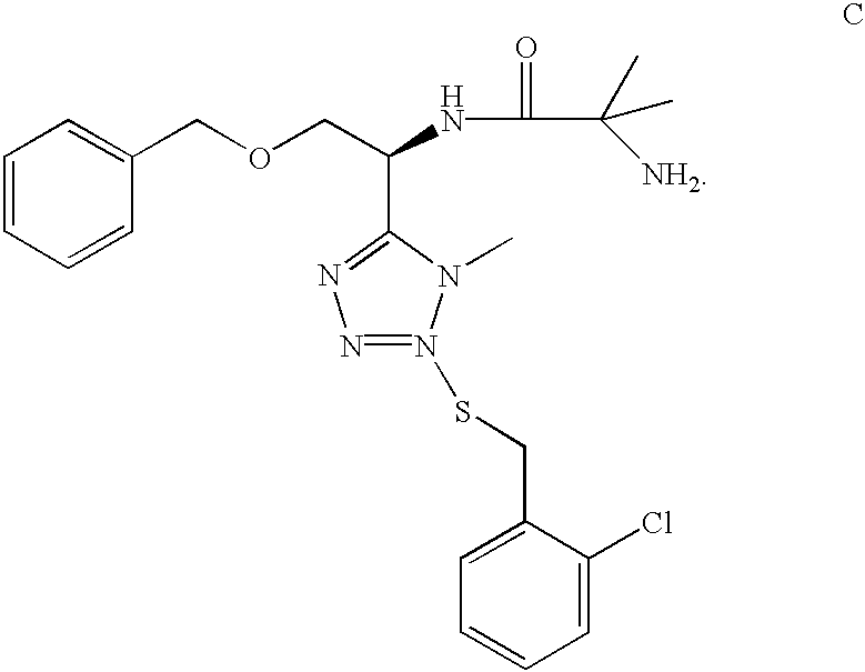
O(CC(NC(=O)C(C)([NH2])C)C1=NN=N(SCC2=CC=CC=C2Cl)N1C)CC1=CC=CC=C1
